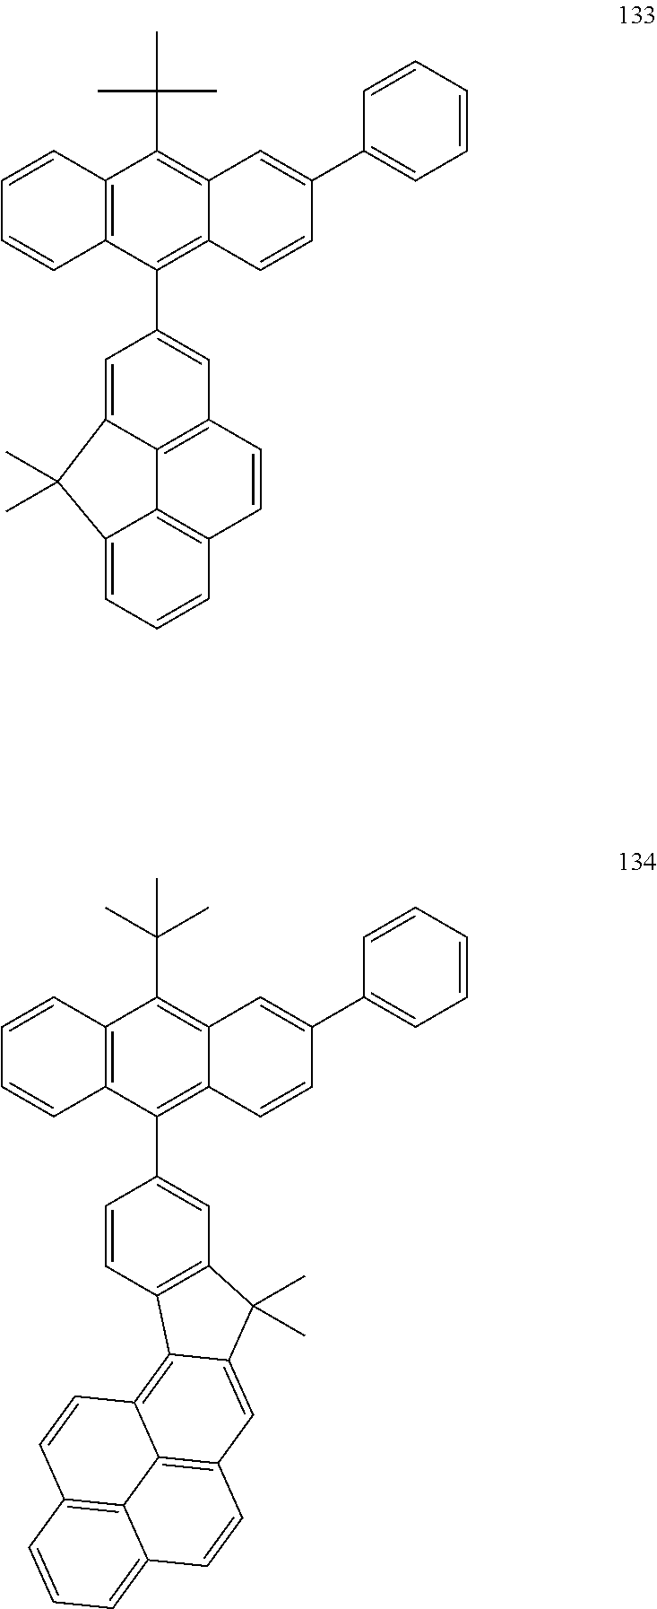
C12=C(C(C3=CC4=C(C=C3)C3=C5C6=C(C=C3C4(C)C)C=CC3=CC=CC(=C63)C=C5)=C3C(=C1C(C)(C)C)C=C(C1=CC=CC=C1)C=C3)C=CC=C2.C12=C(C(C3=CC4=C5C(=C3)C(C)(C)C3=CC=CC(=C53)C=C4)=C3C(=C1C(C)(C)C)C=C(C1=CC=CC=C1)C=C3)C=CC=C2
